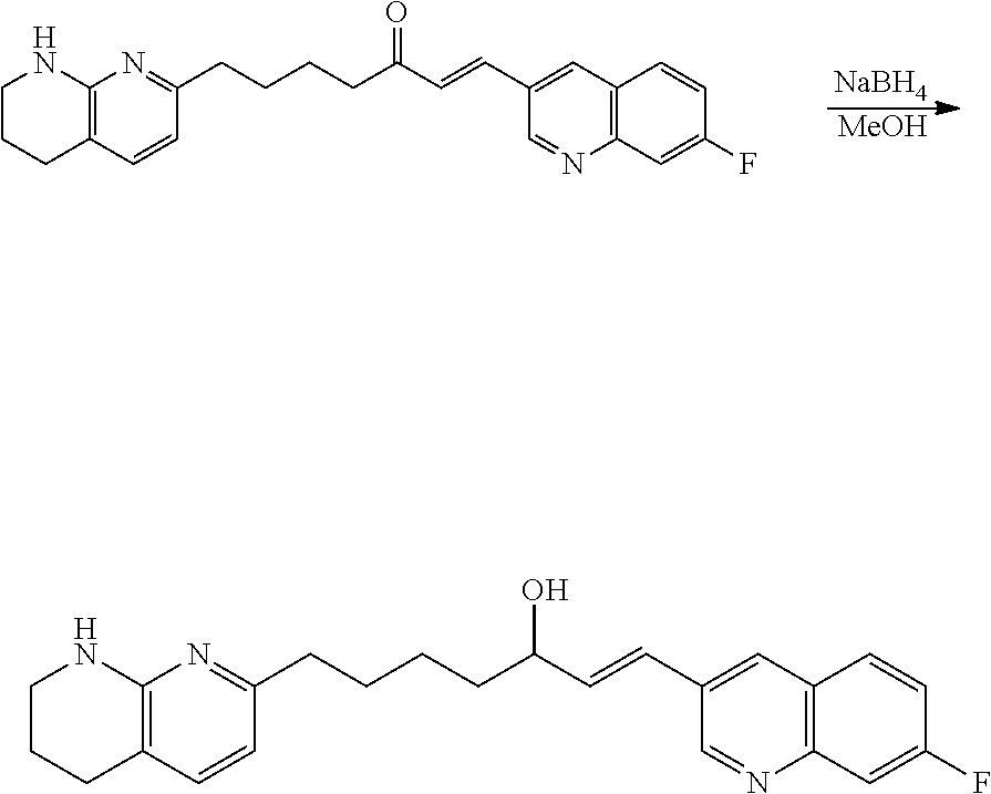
C1CCC2=C(N1)N=C(CCCCC(C=CC1=CC3=C(N=C1)C=C(F)C=C3)=O)C=C2.[NaBH4].[MeOH].C1CCC2=C(N1)N=C(CCCCC(C=CC1=CC3=C(N=C1)C=C(F)C=C3)O)C=C2
